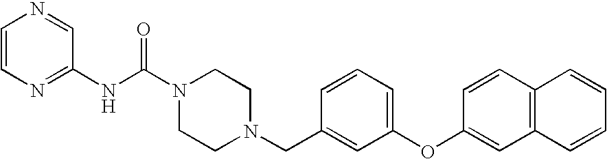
C1=CN=CC(NC(N2CCN(CC3=CC(OC4=CC5=C(C=C4)C=CC=C5)=CC=C3)CC2)=O)=N1
